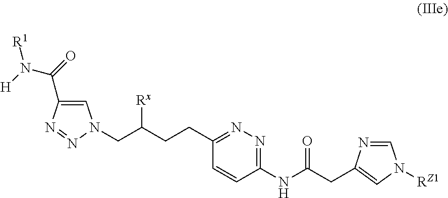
C1=C(C(=O)N([H])[R1])N=NN1CC(CCC1=NN=C(NC(CC2=CN([RZ1])C=N2)=O)C=C1)[Rx]
